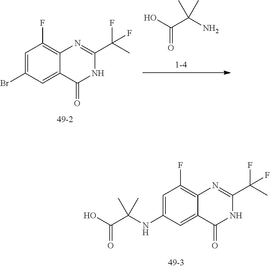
C1=C(Br)C=C2C(=C1F)N=C(C(C)(F)F)NC2=O.C(=O)(O)C(N)(C)C.C1=C(NC(C(=O)O)(C)C)C=C2C(=C1F)N=C(C(C)(F)F)NC2=O
